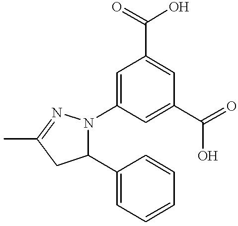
C1=C(N2C(C3=CC=CC=C3)CC(C)=N2)C=C(C(=O)O)C=C1C(=O)O
